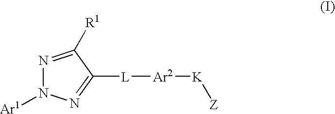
N1=C([R1])C([L][Ar2][K][Z])=NN1[Ar1]
